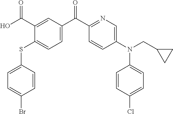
C1=C(SC2=CC=C(C(C3=NC=C(N(C4=CC=C(Cl)C=C4)CC4CC4)C=C3)=O)C=C2C(O)=O)C=CC(Br)=C1
